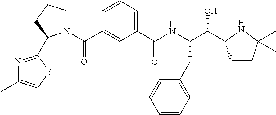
C1=CC=C(C(NC(C(O)C2CCC(C)(C)N2)CC2=CC=CC=C2)=O)C=C1C(=O)N1CCCC1C1=NC(C)=CS1
